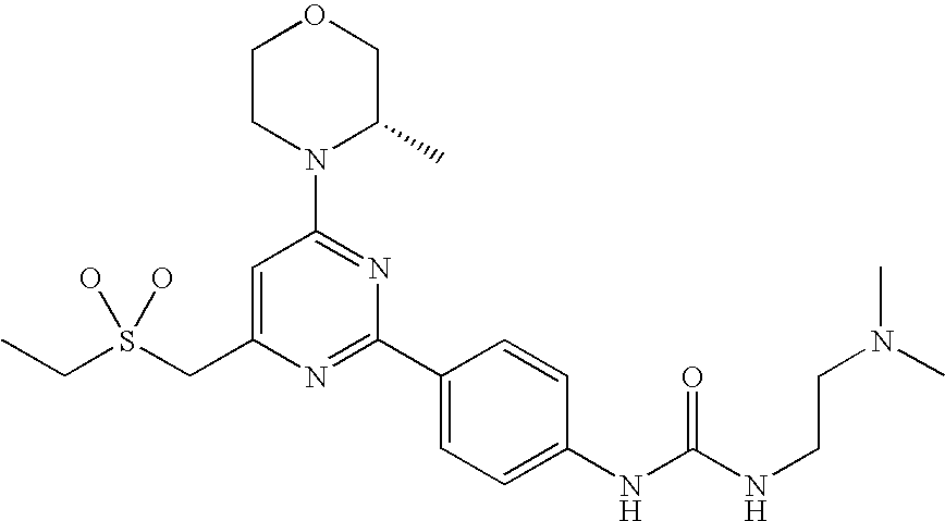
C(S(CC1=CC(N2C(C)COCC2)=NC(C2=CC=C(NC(NCCN(C)C)=O)C=C2)=N1)(O)O)C
